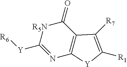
[R5N]1C([Y][R6])=NC2=C(C1=O)C([R7])=C([R1])[Y]2
